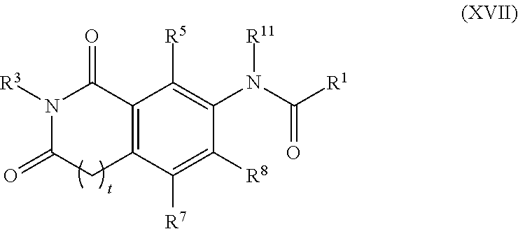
C12=C(C([R7])=C([R8])C(N(C([R1])=O)[R11])=C1[R5])CC(=O)N([R3])C2=O
